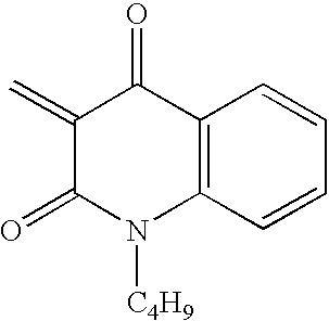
C1(=C)C(=O)N([C4H9])C2=C(C1=O)C=CC=C2
